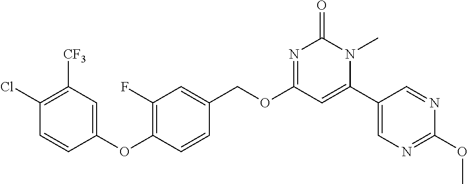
C1(Cl)=C([CF3])C=C(OC2=C(F)C=C(COC3=NC(=O)N(C)C(C4=CN=C(OC)N=C4)=C3)C=C2)C=C1
